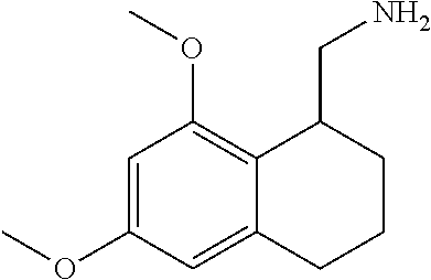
C1=C(OC)C=C2C(=C1OC)C(CN)CCC2
